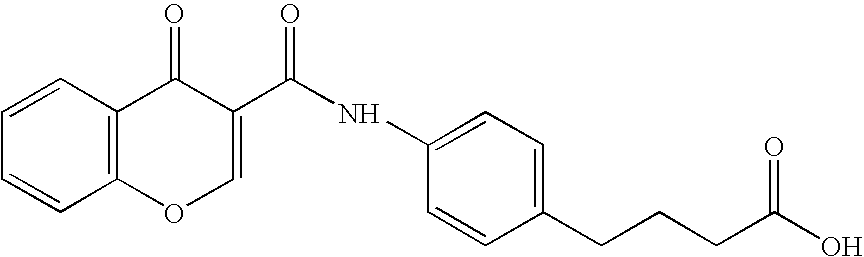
C1=CC2=C(C=C1)C(=O)C(C(NC1=CC=C(CCCC(O)=O)C=C1)=O)=CO2
